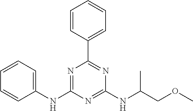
C1(NC2=NC(C3=CC=CC=C3)=NC(NC(COC)C)=N2)=CC=CC=C1
